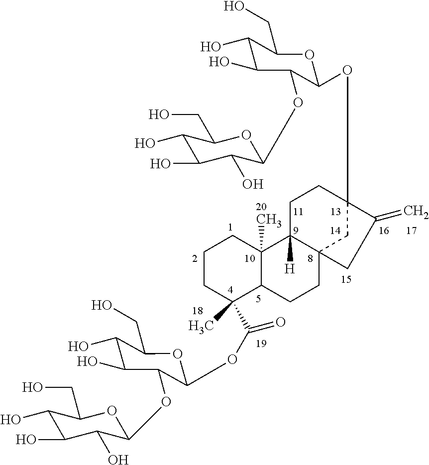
C1CC(C)(C(=O)OC2C(OC3C(O)C(O)C(O)C(CO)O3)C(O)C(O)C(CO)O2)C2C(C)(C1)C1([H])C3(CC2)CC(OC2C(OC4C(O)C(O)C(O)C(CO)O4)C(O)C(O)C(CO)O2)(CC1)C(=C)C3
